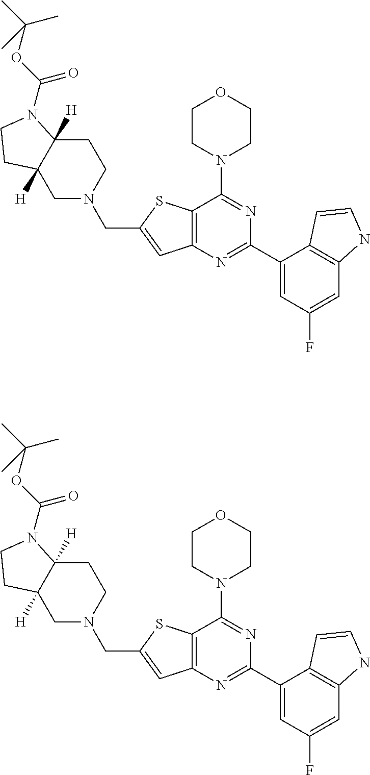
C12=C(N=C(C3=CC(F)=CC4=C3C=CN4)N=C1N1CCOCC1)C=C(CN1CCC3([H])C([H])(C1)CCN3C(OC(C)(C)C)=O)S2.C12=C(N=C(C3=CC(F)=CC4=C3C=CN4)N=C1N1CCOCC1)C=C(CN1CCC3([H])C([H])(C1)CCN3C(OC(C)(C)C)=O)S2
